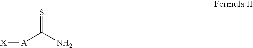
[A](C(N)=S)[X]
